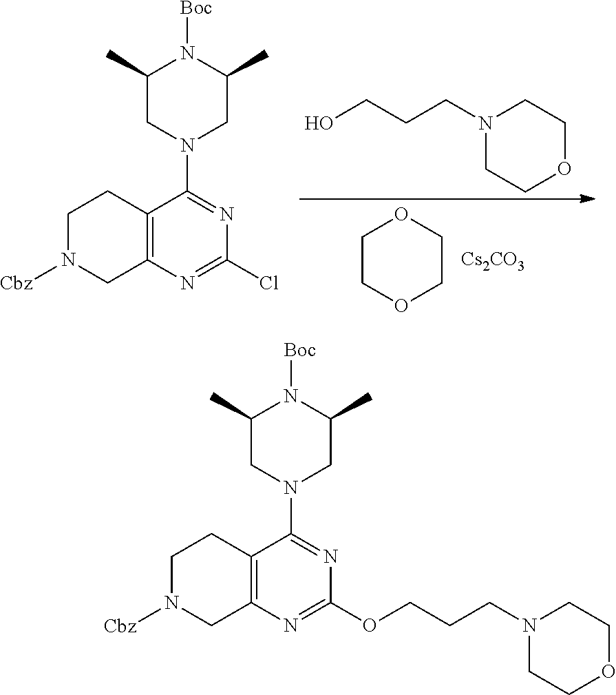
C1COCCO1.[Cs2CO3].N1(CCCO)CCOCC1.C1N([Cbz])CC2=C(C1)C(N1CC(C)N([Boc])C(C)C1)=NC(Cl)=N2.C1N([Cbz])CC2=C(C1)C(N1CC(C)N([Boc])C(C)C1)=NC(OCCCN1CCOCC1)=N2
